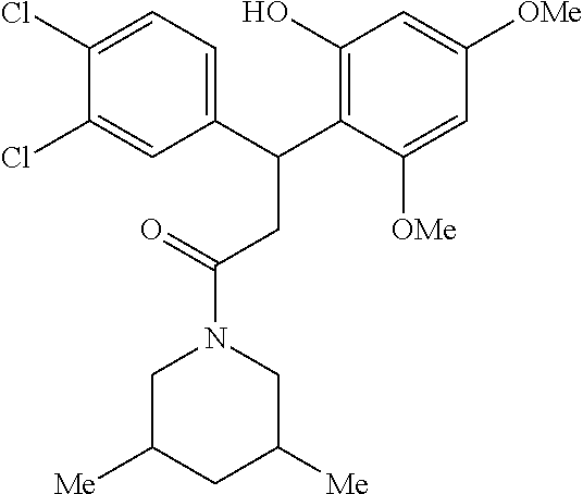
C1C([Me])CC([Me])CN1C(=O)CC(C1=C(O)C=C([OMe])C=C1[OMe])C1=CC=C(Cl)C(Cl)=C1
